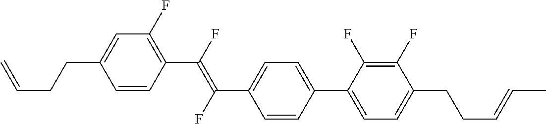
C1=CC(C(=C(C2=CC=C(C3=CC=C(CCC=CC)C(F)=C3F)C=C2)F)F)=C(F)C=C1CCC=C
